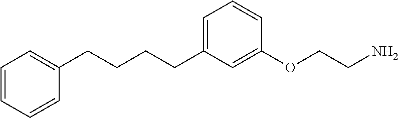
C1(CCCCC2=CC=CC(OCCN)=C2)=CC=CC=C1
